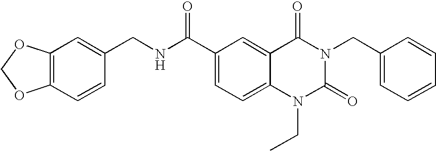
C1=CC(CNC(C2=CC=C3C(=C2)C(=O)N(CC2=CC=CC=C2)C(=O)N3CC)=O)=CC2=C1OCO2
